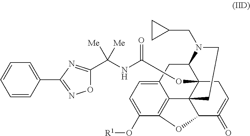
C12=CC=C(O[R1])C3=C1C14C(OC(NC(C5=NC(C6=CC=CC=C6)=NO5)([Me])[Me])=O)(C(C2)N(CC2CC2)CC1)CC=C(=O)C4O3
